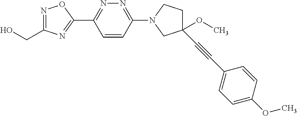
OCC1=NOC(C2=NN=C(N3CCC(OC)(C#CC4=CC=C(OC)C=C4)C3)C=C2)=N1
